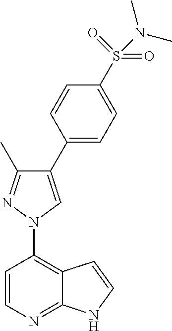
C1=CC(N2N=C(C)C(C3=CC=C(S(N(C)C)(=O)=O)C=C3)=C2)=C2C(=N1)NC=C2
